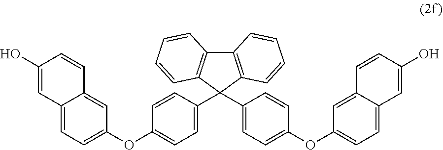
C12=C(C(C3=CC=C(OC4=CC=C5C(=C4)C=CC(O)=C5)C=C3)(C3=CC=C(OC4=CC=C5C(=C4)C=CC(O)=C5)C=C3)C3=C1C=CC=C3)C=CC=C2
